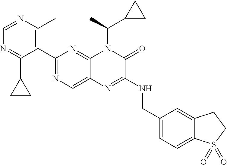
C1=NC(C)=C(C2=NC=C3C(=N2)N(C(C)C2CC2)C(=O)C(NCC2=CC=C4C(=C2)CCS4(=O)=O)=N3)C(C2CC2)=N1
